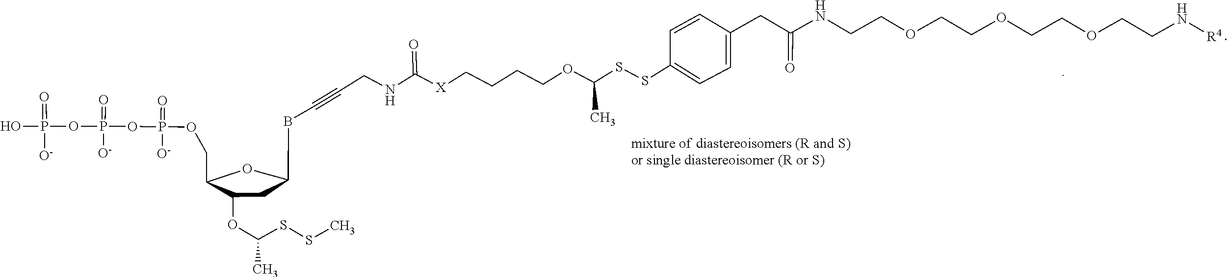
OP(=O)([O-])OP(OP(OCC1C(OC(C)SSC)CC(CBC#CCNC(=O)[X]CCCCOC(SSC2=CC=C(CC(NCCOCCOCCOCCN[R4])=O)C=C2)C)CO1)(=O)[O-])(=O)[O-]
